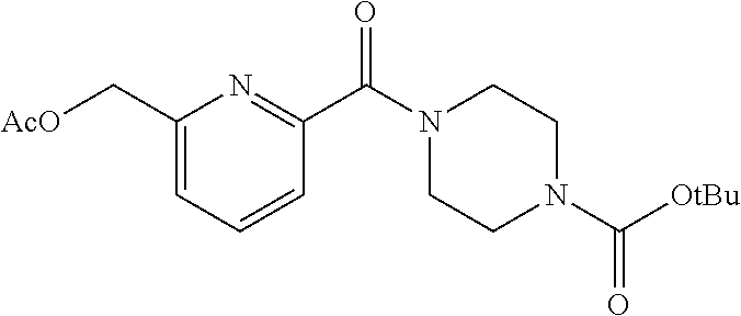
C1(C[AcO])=CC=CC(C(N2CCN(C([OtBu])=O)CC2)=O)=N1
